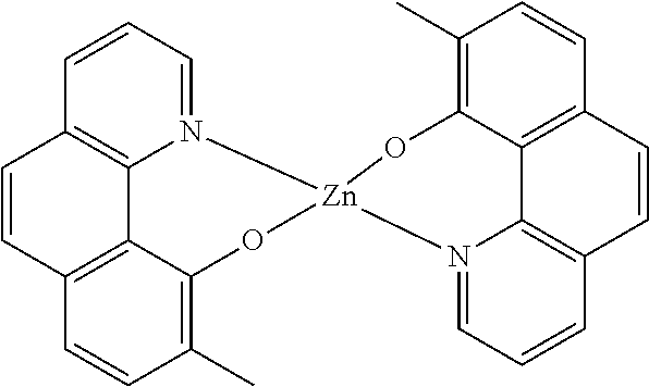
C12=C3N(=CC=C1)[Zn]1(OC4=C(C)C=CC(=C34)C=C2)N2=CC=CC3=C2C2=C(C=CC(C)=C2O1)C=C3
